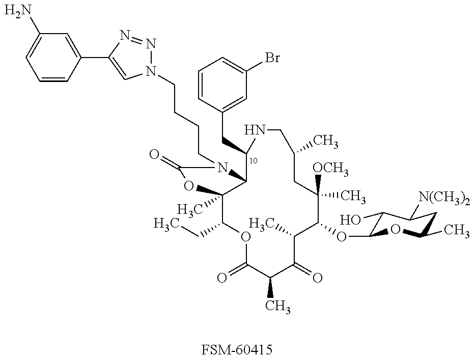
C1(CC)C2(C)C(N(CCCCN3N=NC(C4=CC(N)=CC=C4)=C3)C(=O)O2)C(CC2=CC(Br)=CC=C2)NCC(C)CC([OCH3])(C)C(OC2C(O)C([N(CH3)2])CC(C)O2)C(C)C(=O)C(C)C(=O)O1.[FSM-60415]
